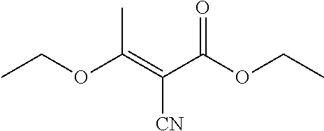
CCOC(=C(C(OCC)=O)[CN])C
